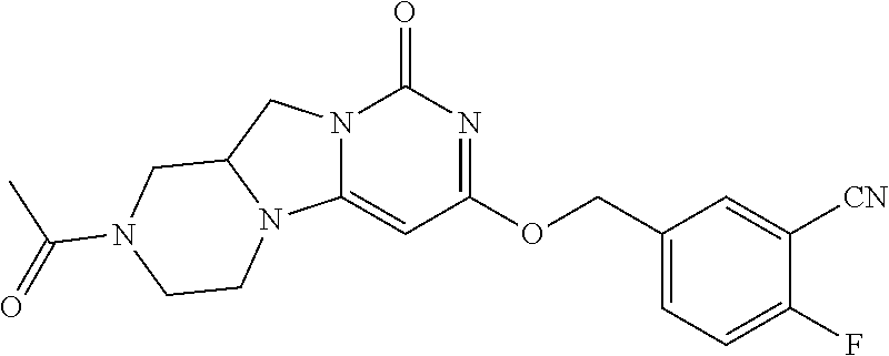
C12=CC(OCC3=CC=C(F)C([CN])=C3)=NC(=O)N1CC1N2CCN(C(=O)C)C1
